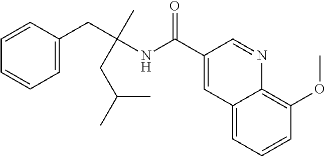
C1=C(CC(NC(C2=CC3=CC=CC(OC)=C3N=C2)=O)(C)CC(C)C)C=CC=C1
